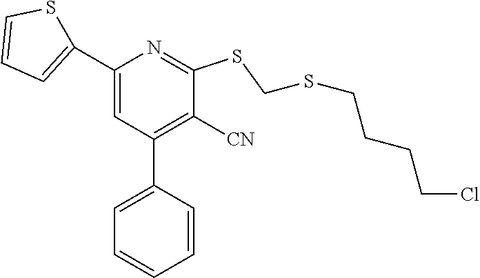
C1(C2=CC=CS2)=CC(C2=CC=CC=C2)=C([CN])C(SCSCCCCCl)=N1
